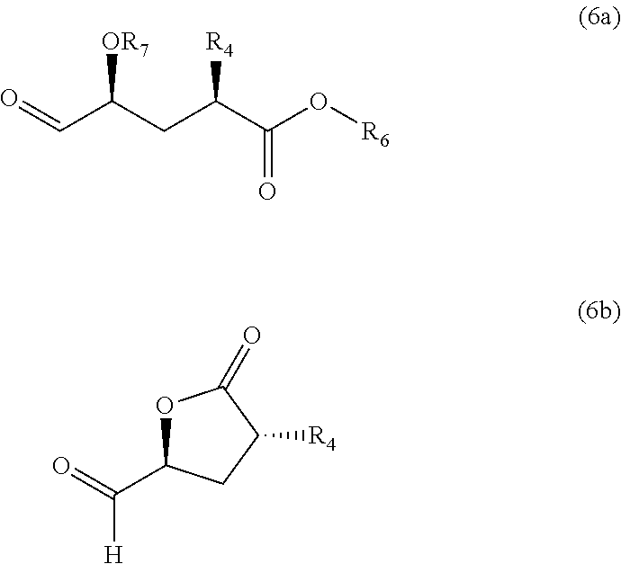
O=CC(CC(C(O[R6])=O)[R4])[OR7].O1C(C([H])=O)CC([R4])C1=O
